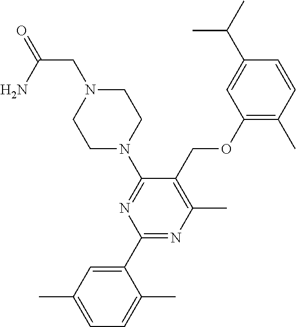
C1(C2=CC(C)=CC=C2C)=NC(C)=C(COC2=C(C)C=CC(C(C)C)=C2)C(N2CCN(CC(=O)N)CC2)=N1
